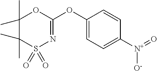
C1=CC([N+](=O)[O-])=CC=C1OC1=NS(=O)(=O)C(C)(C)C(C)(C)O1
